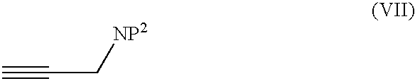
C(C[NP2])#C
